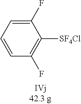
C1(F)=CC=CC(F)=C1[SF4Cl]
